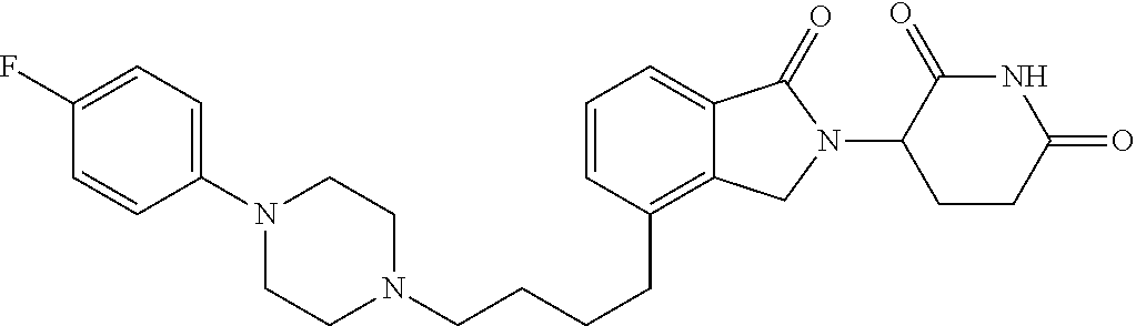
C(CCCC1=C2C(=CC=C1)C(=O)N(C1C(=O)NC(=O)CC1)C2)N1CCN(C2=CC=C(F)C=C2)CC1
